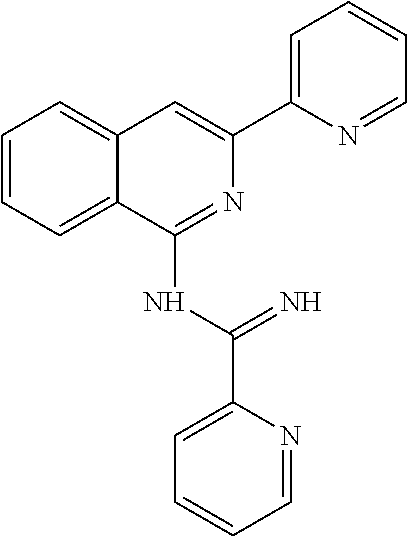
C1=CC=C2C(=C1)C=C(C1=CC=CC=N1)N=C2NC(C1=CC=CC=N1)=N
